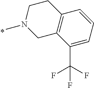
N1(C)CC2=C(CC1)C=CC=C2C(F)(F)F
